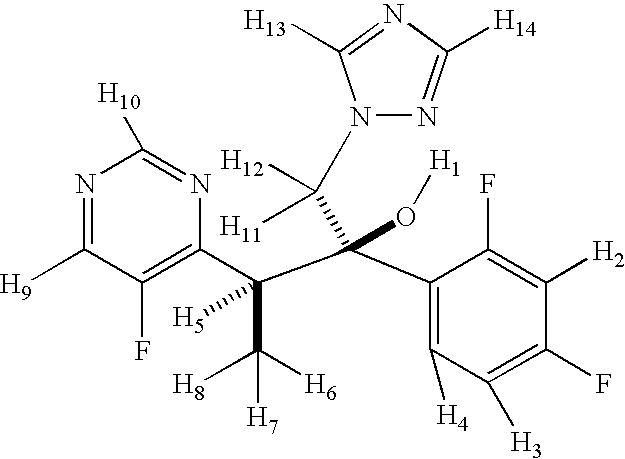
N1=C([H14])N=C([H13])N1C(C(C1=C([H4])C([H3])=C(F)C([H2])=C1F)(O[H1])C(C([H7])([H6])[H8])(C1=C(F)C([H9])=NC([H10])=N1)[H5])([H12])[H11]
